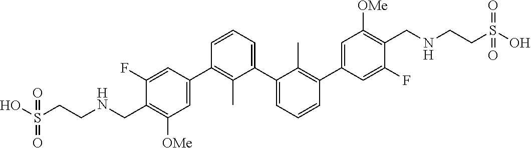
C1(C2=CC([OMe])=C(CNCCS(O)(=O)=O)C(F)=C2)=C(C)C(C2=CC=CC(C3=CC([OMe])=C(CNCCS(O)(=O)=O)C(F)=C3)=C2C)=CC=C1
